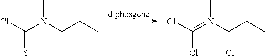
C(=N(CCC)C)(Cl)Cl.C(N(CCC)C)(Cl)=S.Cl
